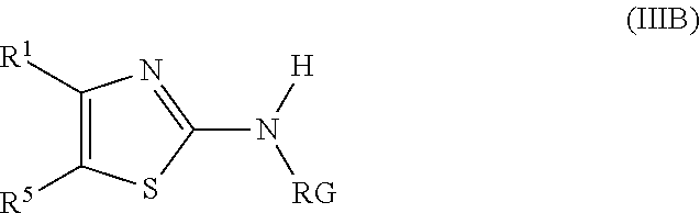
C1([R1])=C([R5])SC(N([RG])[H])=N1
